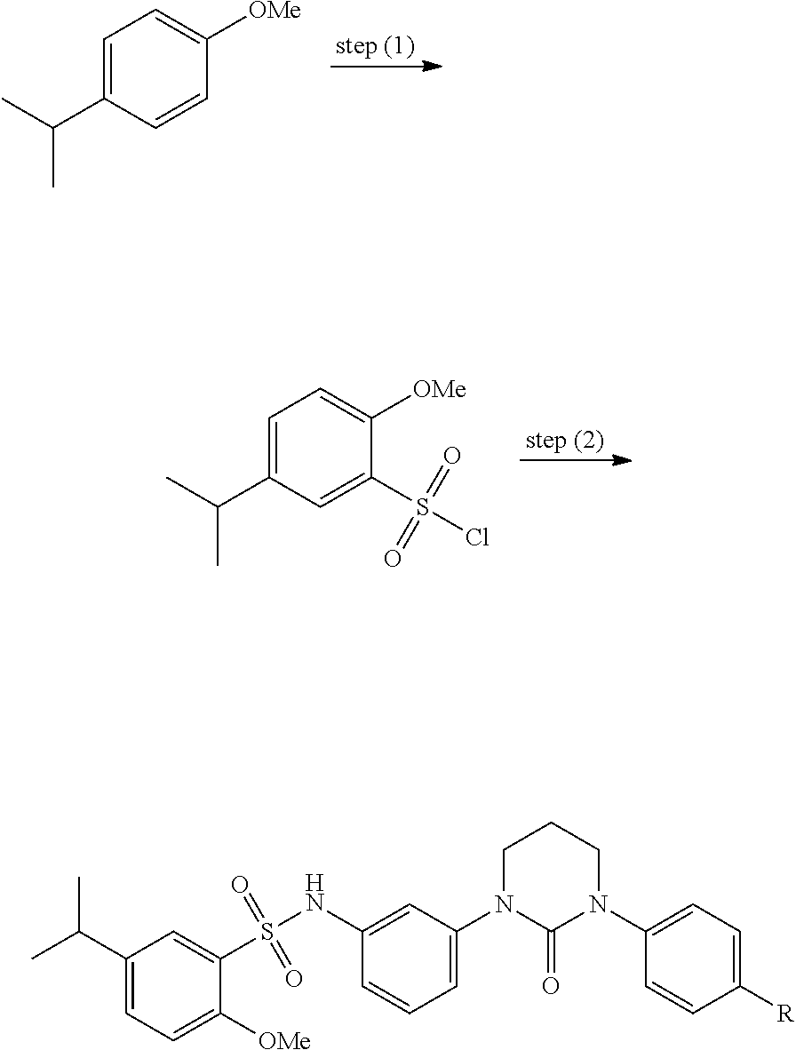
C1=C(C(C)C)C=CC([OMe])=C1.C1=C(C(C)C)C=C(S(Cl)(=O)=O)C([OMe])=C1.C1(NS(C2=CC(C(C)C)=CC=C2[OMe])(=O)=O)=CC(N2C(=O)N(C3=CC=C([R])C=C3)CCC2)=CC=C1
